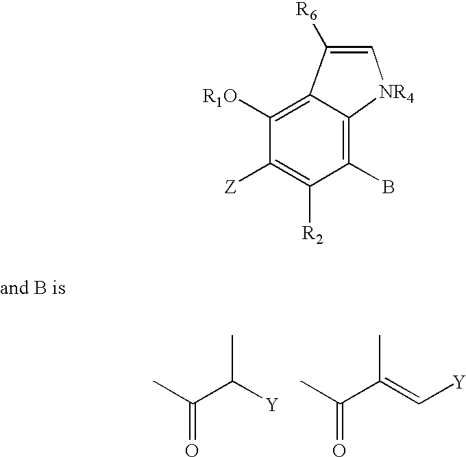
C1(B)=C2C(=C([R1O])C([Z])=C1[R2])C([R6])=C[NR4]2.C(C([Y])C)(C)=O.C(C(=C[Y])C)(C)=O
